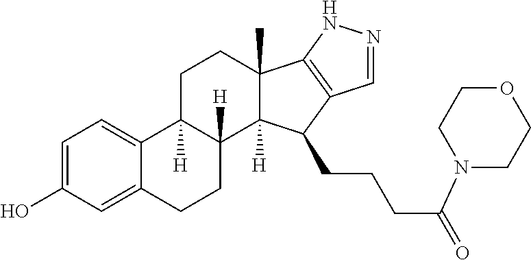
C1=C(O)C=C2C(=C1)C1([H])C([H])(CC2)C2([H])C(C)(CC1)C1=C(C2CCCC(=O)N2CCOCC2)C=NN1
